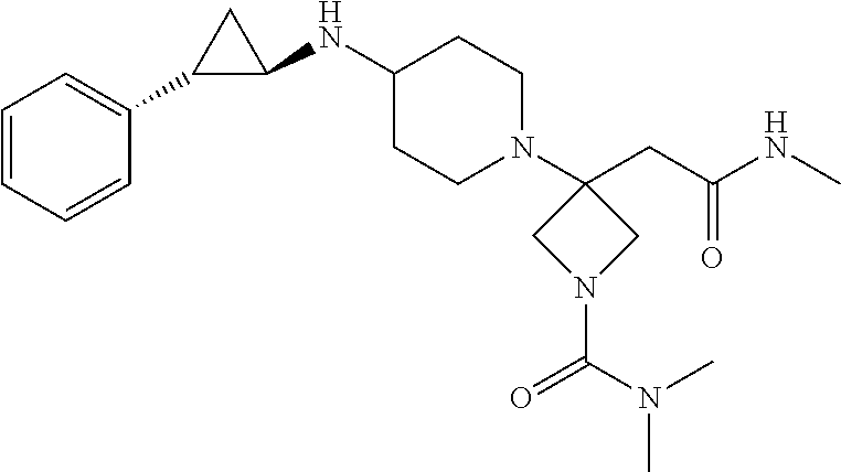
C1=CC=CC(C2C(NC3CCN(C4(CC(NC)=O)CN(C(N(C)C)=O)C4)CC3)C2)=C1
